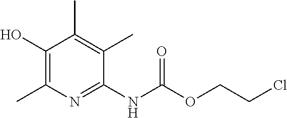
C1(NC(OCCCl)=O)=NC(C)=C(O)C(C)=C1C
